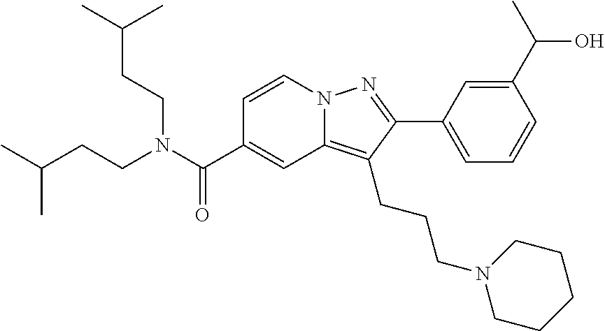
C1=CN2C(=C(CCCN3CCCCC3)C(C3=CC=CC(C(C)O)=C3)=N2)C=C1C(N(CCC(C)C)CCC(C)C)=O
